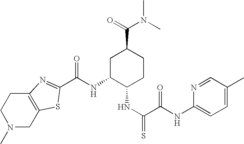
N1(C)CC2=C(CC1)N=C(C(NC1C(NC(=S)C(NC3=CC=C(C)C=N3)=O)CCC(C(=O)N(C)C)C1)=O)S2
